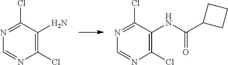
C1(Cl)=NC=NC(Cl)=C1NC(C1CCC1)=O.C1(Cl)=NC=NC(Cl)=C1N
